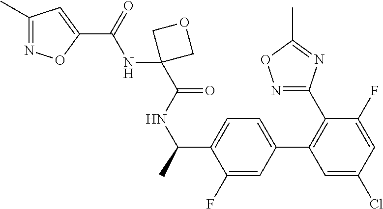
C1(C)=NOC(C(=O)NC2(C(NC(C3=CC=C(C4=C(C5=NOC(C)=N5)C(F)=CC(Cl)=C4)C=C3F)C)=O)COC2)=C1
